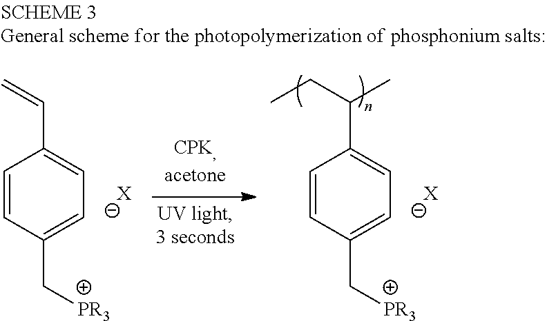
C1=CC(C[PR3])=CC=C1C=C.[X].C1=CC(C[PR3])=CC=C1C(CC)C.[X]
